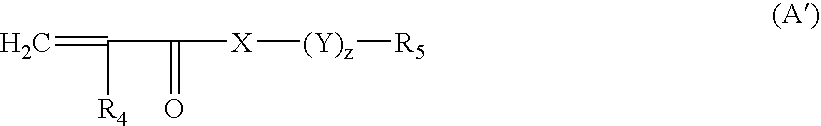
C=C([R4])C(=O)[X][(Y)z][R5]
